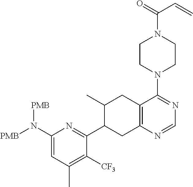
C1(N([PMB])[PMB])=CC(C)=C([CF3])C(C2CC3=C(CC2C)C(N2CCN(C(C=C)=O)CC2)=NC=N3)=N1
